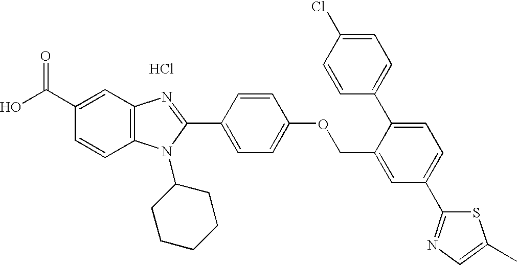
OC(C1=CC2=C(C=C1)N(C1CCCCC1)C(C1=CC=C(OCC3=CC(C4=NC=C(C)S4)=CC=C3C3=CC=C(Cl)C=C3)C=C1)=N2)=O.Cl
